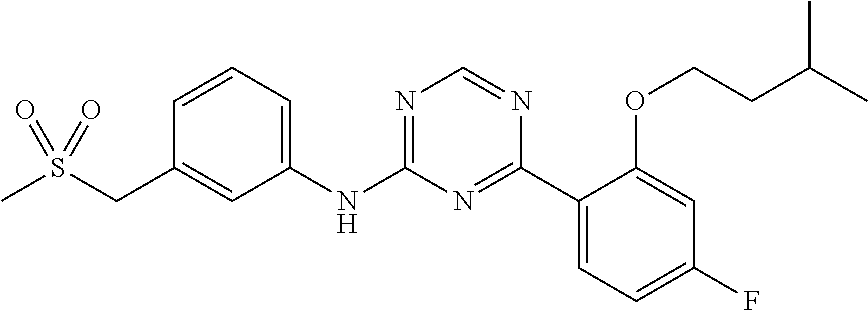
S(CC1=CC(NC2=NC=NC(C3=CC=C(F)C=C3OCCC(C)C)=N2)=CC=C1)(C)(=O)=O
